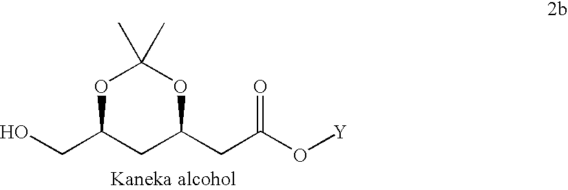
C(C1CC(CC(O[Y])=O)OC(C)(C)O1)O
